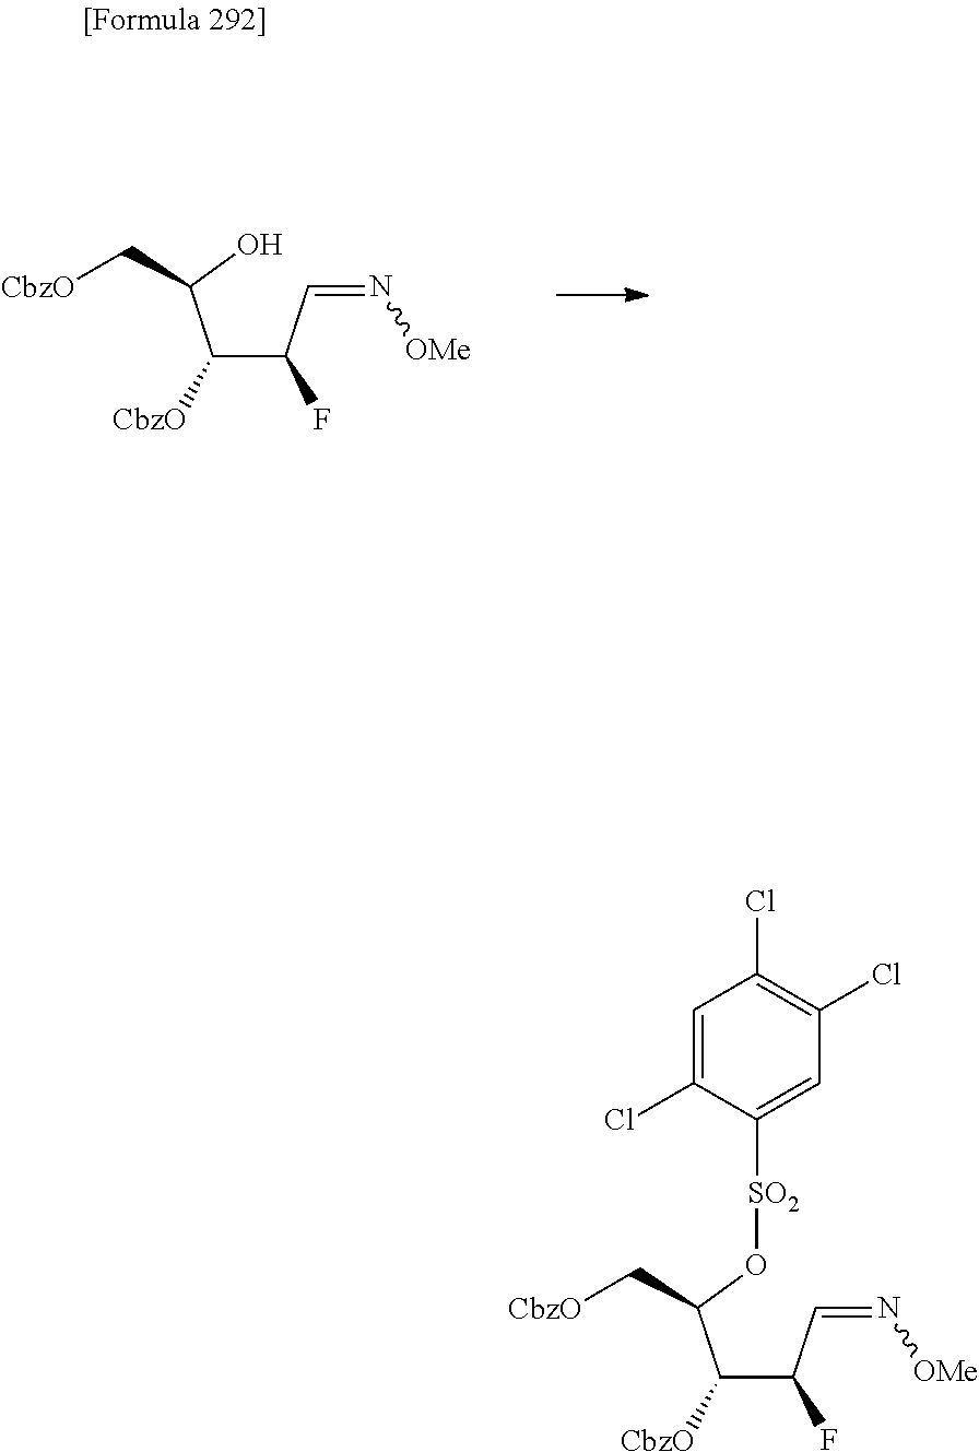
C(C(C=N[OMe])F)(C(O)C[CbzO])[CbzO].C(C(C=N[OMe])F)(C(O[SO2]C1=CC(Cl)=C(Cl)C=C1Cl)C[CbzO])[CbzO]
